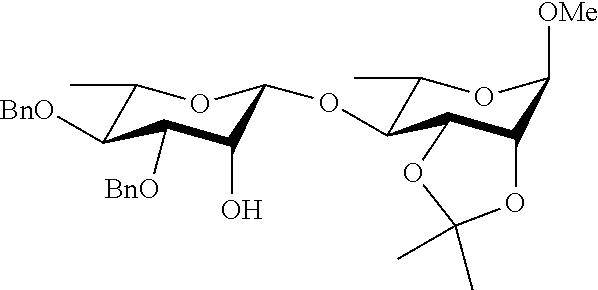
C1(C)C([BnO])C([BnO])C(O)C(OC2C(C)OC([OMe])C3C2OC(C)(C)O3)O1
